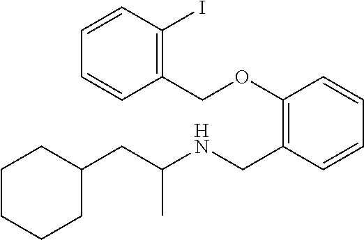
C1C(CC(NCC2=C(OCC3=C(I)C=CC=C3)C=CC=C2)C)CCCC1
